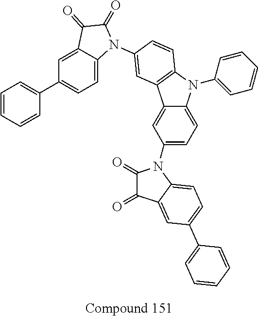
C1(N2C(=O)C(=O)C3=CC(C4=CC=CC=C4)=CC=C32)=CC=C2C(=C1)C1=C(N2C2=CC=CC=C2)C=CC(N2C3=CC=C(C4=CC=CC=C4)C=C3C(=O)C2=O)=C1
